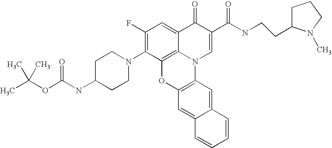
C1(F)=C(N2CCC(NC(OC(C)(C)C)=O)CC2)C2=C3C(=C1)C(=O)C(C(NCCC1CCCN1C)=O)=CN3C1=C(O2)C=C2C(=C1)C=CC=C2
